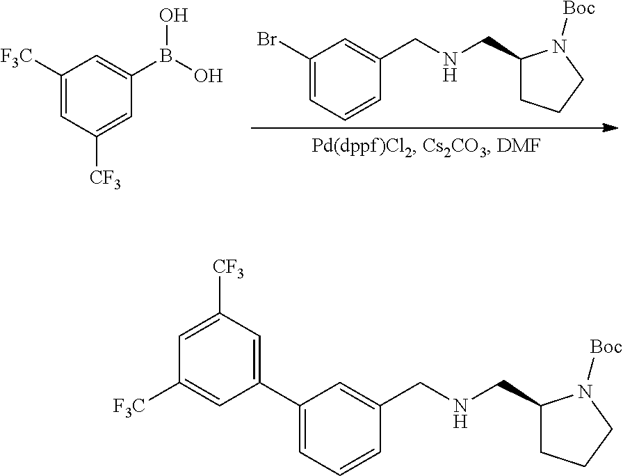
C1(CNCC2=CC(Br)=CC=C2)CCCN1[Boc].C1([F3C])=CC([CF3])=CC(B(O)O)=C1.C1(CNCC2=CC(C3=CC([CF3])=CC([F3C])=C3)=CC=C2)CCCN1[Boc]
